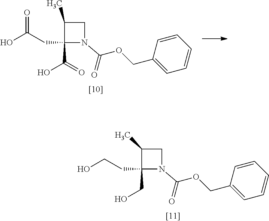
OC(CC1(C(O)=O)N(C(OCC2=CC=CC=C2)=O)CC1C)=O.OCCC1(CO)N(C(OCC2=CC=CC=C2)=O)CC1C
